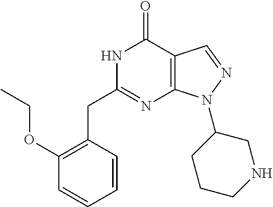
N1C(CC2=C(OCC)C=CC=C2)=NC2=C(C1=O)C=NN2C1CCCNC1
